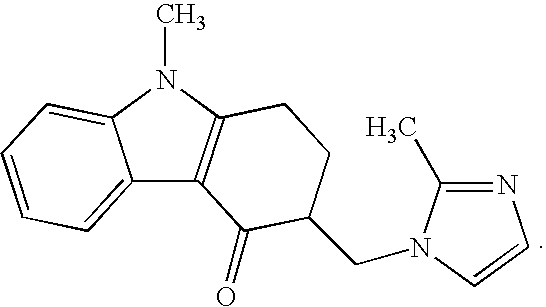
C12=CC=CC=C1N(C)C1=C2C(=O)C(CN2C(C)=NC=C2)CC1
